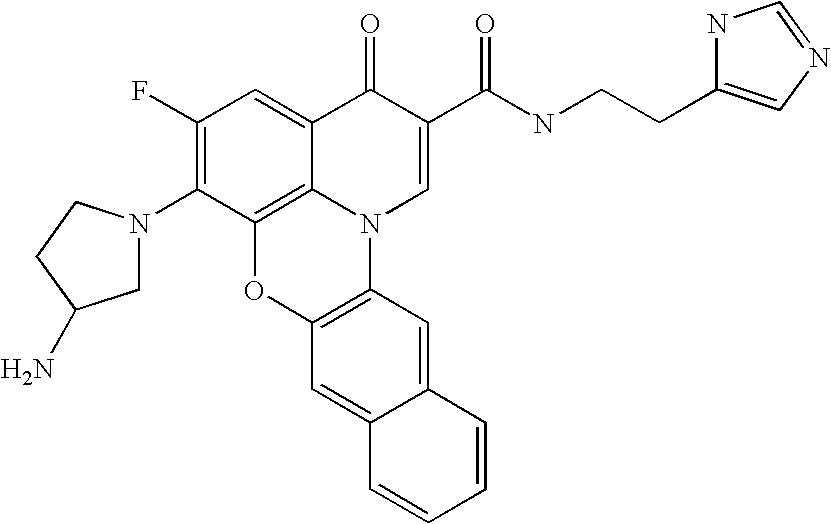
C1(F)=C(N2CC(N)CC2)C2=C3C(=C1)C(=O)C(C(=O)NCCC1=CN=CN1)=CN3C1=C(O2)C=C2C(=C1)C=CC=C2
